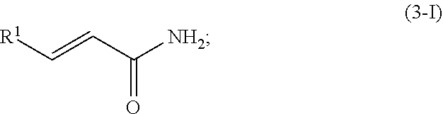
[R1]C=CC([NH2])=O
